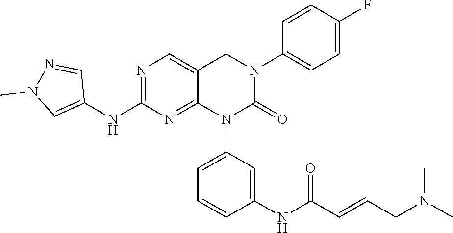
N1=C(NC2=CN(C)N=C2)N=C2C(=C1)CN(C1=CC=C(F)C=C1)C(=O)N2C1=CC=CC(NC(=O)C=CCN(C)C)=C1
